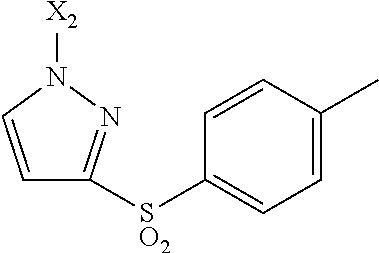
C1=CN([X2])N=C1[SO2]C1=CC=C(C)C=C1
